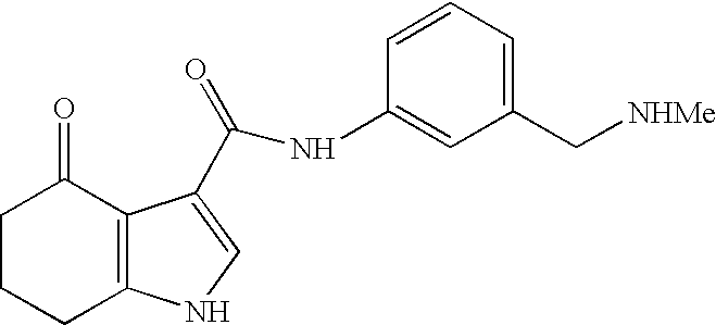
C1CCC2=C(C1=O)C(C(=O)NC1=CC(C[NHMe])=CC=C1)=CN2
